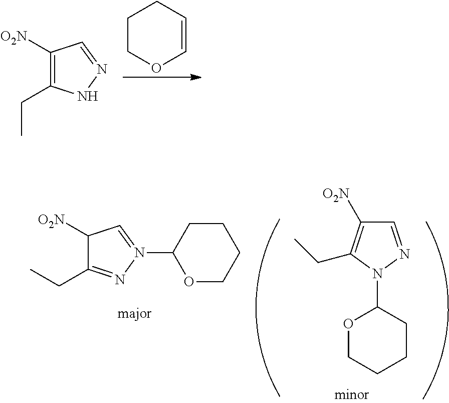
C1([O2N])=C(CC)NN=C1.C1COC=CC1.C1([O2N])C(CC)=NN(C2OCCCC2)=C1.C1=NN(C2OCCCC2)C(CC)=C1[O2N]
